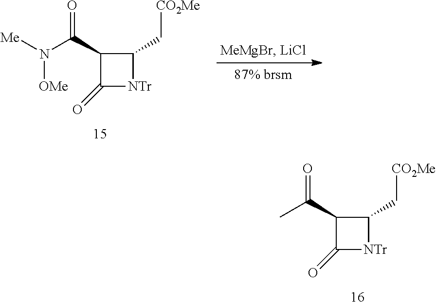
CC(=O)C1C(=O)[NTr]C1C[CO2Me].N(C(=O)C1C(=O)[NTr]C1C[CO2Me])([Me])[OMe]
